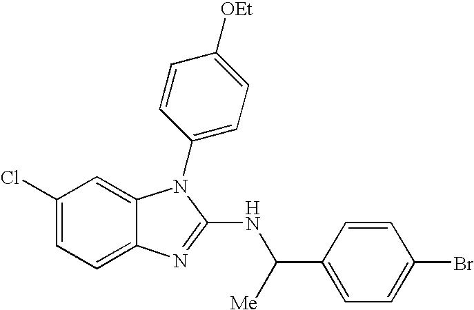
C1(Cl)=CC=C2C(=C1)N(C1=CC=C([OEt])C=C1)C(NC(C1=CC=C(Br)C=C1)[Me])=N2
